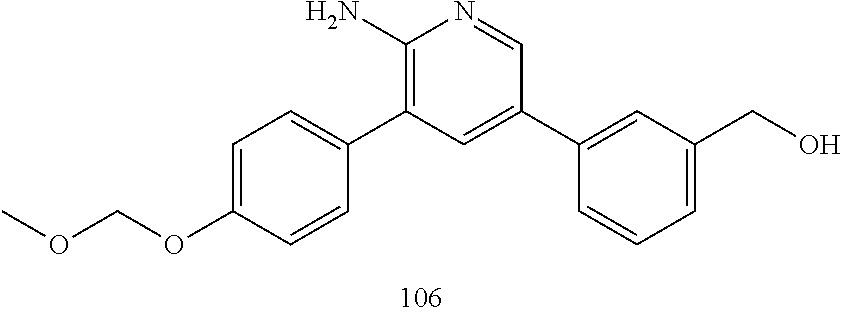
C1(C2=CC=C(OCOC)C=C2)=C(N)N=CC(C2=CC(CO)=CC=C2)=C1
